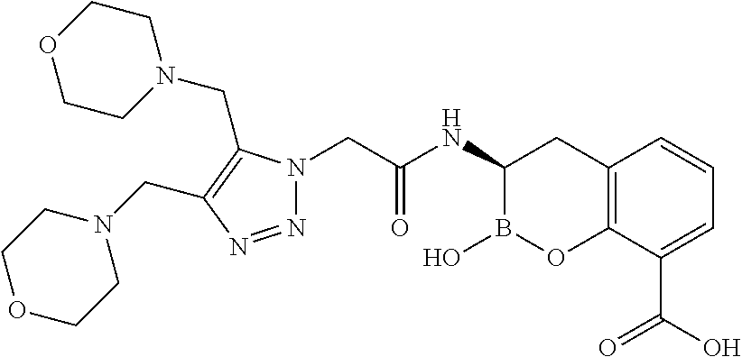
C12=C(C(C(O)=O)=CC=C1)OB(O)C(NC(CN1N=NC(CN3CCOCC3)=C1CN1CCOCC1)=O)C2
